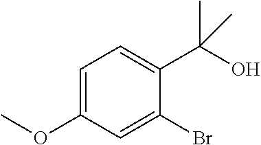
C1=C(OC)C=C(Br)C(C(O)(C)C)=C1
